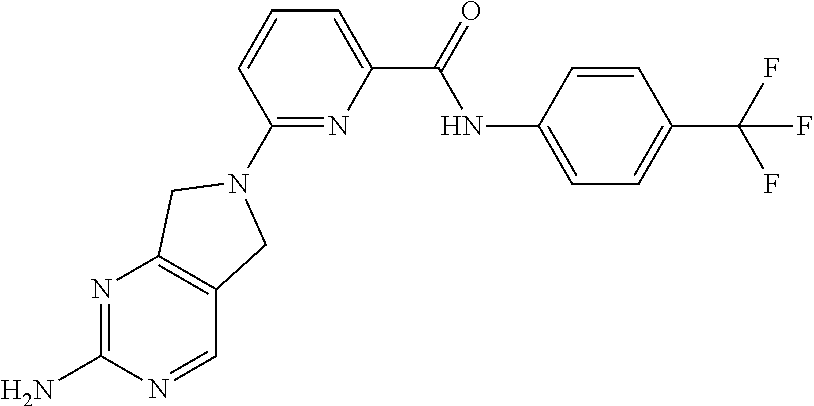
N1=C(N)N=CC2=C1CN(C1=NC(C(NC3=CC=C(C(F)(F)F)C=C3)=O)=CC=C1)C2
